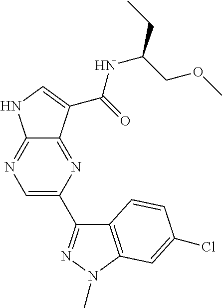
C12=NC=C(C3=NN(C)C4=C3C=CC(Cl)=C4)N=C1C(C(=O)NC(COC)CC)=CN2
